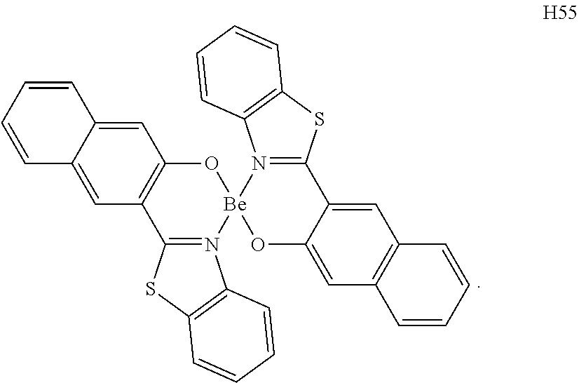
C1=C2C(=CC3=C1O[Be]1(N4=C3SC3=C4C=CC=C3)N3=C(C4=CC5=C(C=C4O1)C=CC=C5)SC1=C3C=CC=C1)C=CC=C2
